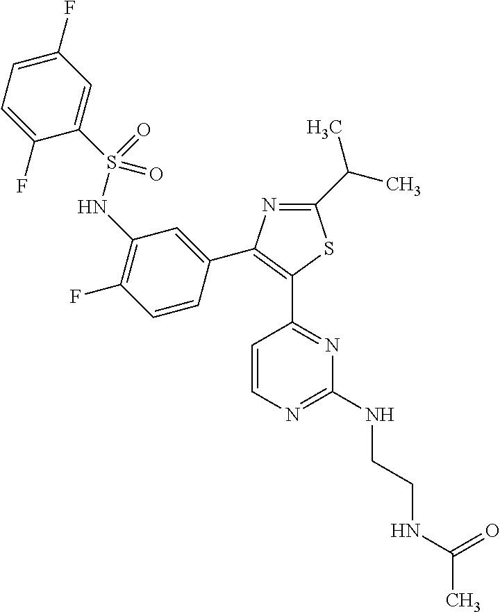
CC(NCCNC1=NC=CC(C2=C(C3=CC(NS(C4=CC(F)=CC=C4F)(=O)=O)=C(F)C=C3)N=C(C(C)C)S2)=N1)=O
